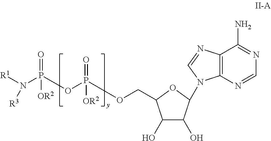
C1(O)C(O)C(N2C3=C(C(N)=NC=N3)N=C2)OC1COP(OP(N([R1])[R3])(=O)[OR2])(=O)[OR2]
